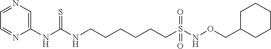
N1=CC=NC=C1NC(NCCCCCCS(NOCC1CCCCC1)(=O)=O)=S
